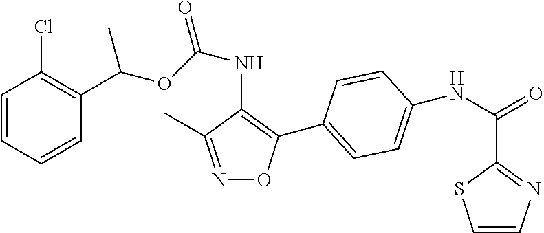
C1=CC=CC(C(OC(NC2=C(C3=CC=C(NC(=O)C4=NC=CS4)C=C3)ON=C2C)=O)C)=C1Cl
